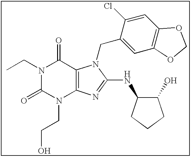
N1(CC)C(=O)N(CCO)C2=C(C1=O)N(CC1=CC3=C(C=C1Cl)OCO3)C(NC1C(O)CCC1)=N2
